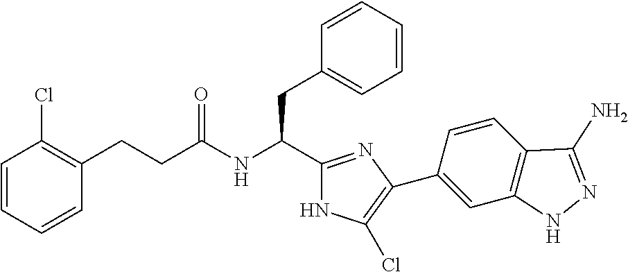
C1=CC=CC(CCC(NC(C2=NC(C3=CC4=C(C=C3)C(N)=NN4)=C(Cl)N2)CC2=CC=CC=C2)=O)=C1Cl
